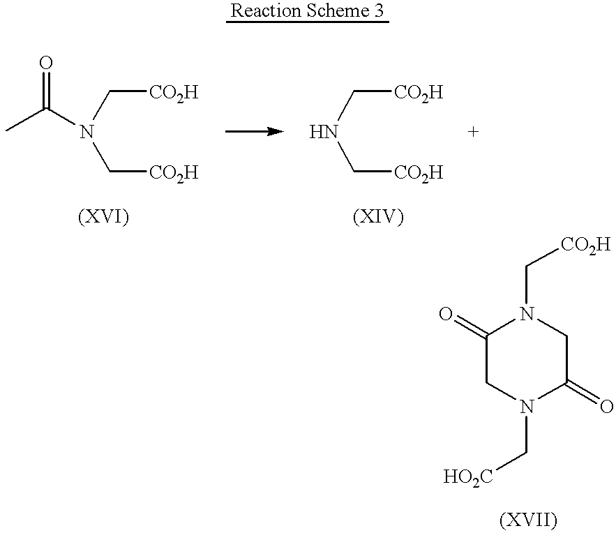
CC(N(C[CO2H])C[CO2H])=O.N(C[CO2H])C[CO2H].C1(=O)CN(C[HO2C])C(=O)CN1C[CO2H]
